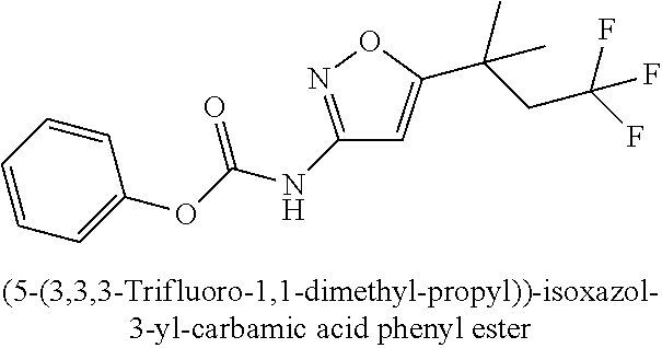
C1(NC(OC2=CC=CC=C2)=O)=NOC(C(CC(F)(F)F)(C)C)=C1
